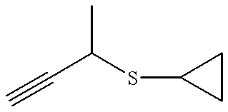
CC(C#C)SC1CC1
